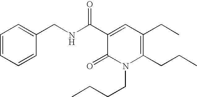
C1=CC=CC(CNC(C2=CC(CC)=C(CCC)N(CCCC)C2=O)=O)=C1
